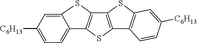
C12=C(SC3=C1SC1=CC([C6H13])=CC=C31)C1=C(S2)C=C([C6H13])C=C1
